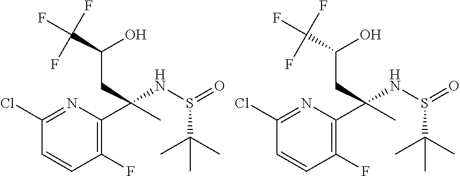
C1(Cl)=NC(C(C)(CC(C(F)(F)F)O)NS(=O)C(C)(C)C)=C(F)C=C1.C1(Cl)=NC(C(C)(CC(C(F)(F)F)O)NS(=O)C(C)(C)C)=C(F)C=C1
